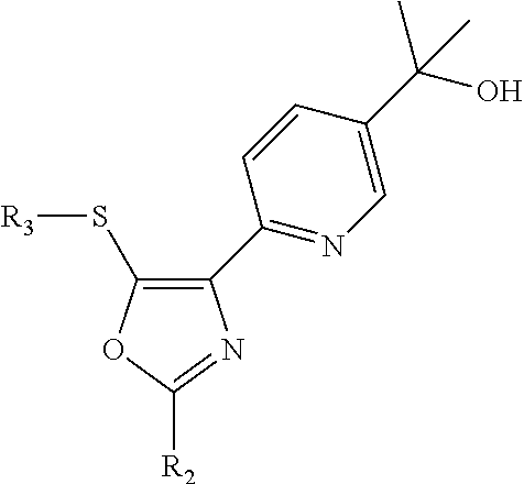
C1(C2=NC=C(C(C)(O)C)C=C2)=C(S[R3])OC([R2])=N1
